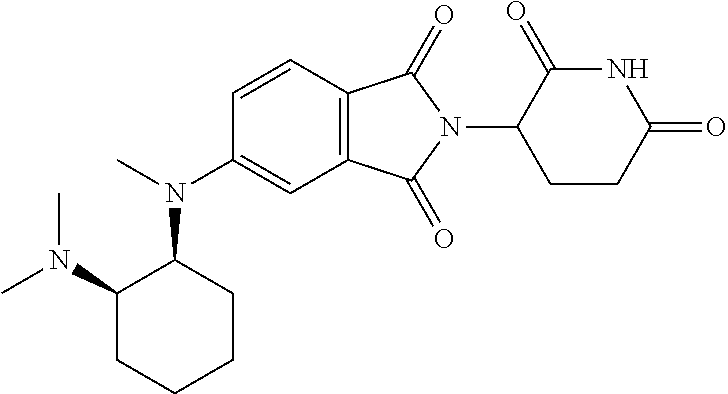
C1=CC2=C(C=C1N(C1C(N(C)C)CCCC1)C)C(=O)N(C1CCC(=O)NC1=O)C2=O
